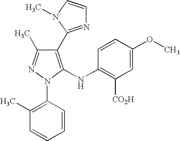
C1(C2=NC=CN2C)=C(NC2=C([CO2H])C=C(OC)C=C2)N(C2=C(C)C=CC=C2)N=C1C
